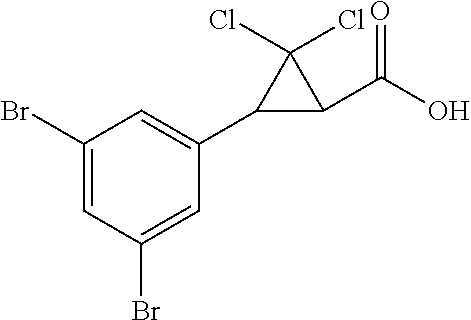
C1(Br)=CC(Br)=CC(C2C(C(O)=O)C2(Cl)Cl)=C1
